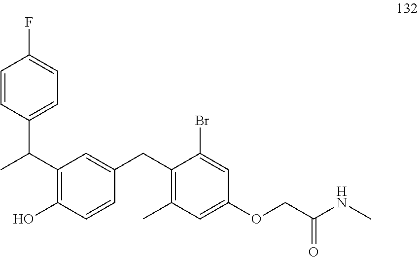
C1=CC(C(C)C2=C(O)C=CC(CC3=C(C)C=C(OCC(NC)=O)C=C3Br)=C2)=CC=C1F
